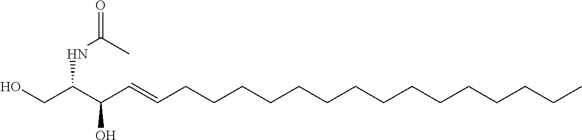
OCC(C(C=CCCCCCCCCCCCCCCC)O)NC(=O)C
